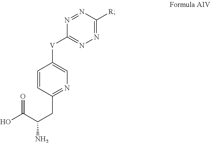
C1=CC(CC(N)C(O)=O)=NC=C1[V]C1=NN=C([R])N=N1
